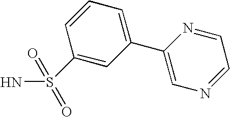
C1(S(N)(=O)=O)=CC(C2=CN=CC=N2)=CC=C1
